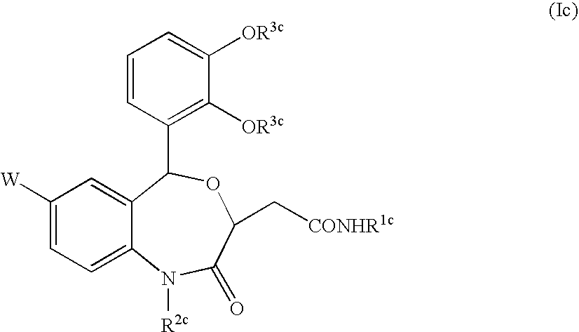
C1([W])=CC=C2C(=C1)C(C1=C([OR3c])C([OR3c])=CC=C1)OC(C[CONHR1c])C(=O)N2[R2c]
